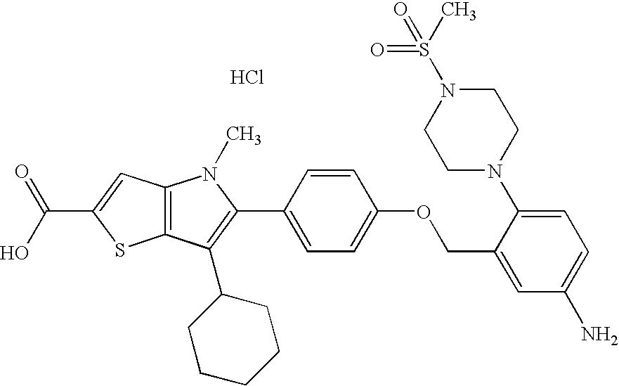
C12=C(C(C3CCCCC3)=C(C3=CC=C(OCC4=CC(N)=CC=C4N4CCN(S(=O)(C)=O)CC4)C=C3)N1C)SC(C(O)=O)=C2.Cl
